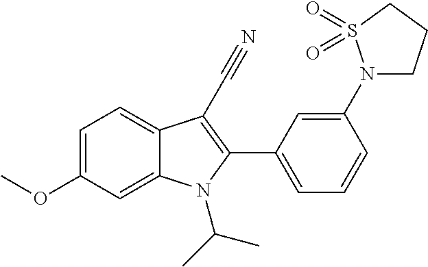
C1=C(OC)C=C2C(=C1)C(C#N)=C(C1=CC=CC(N3CCCS3(=O)=O)=C1)N2C(C)C
